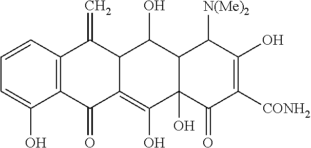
C1=CC2=C(C(O)=C1)C(=O)C1=C(O)C3(O)C(C(O)C1C2=C)C([N(Me)2])C(O)=C([CONH2])C3=O
